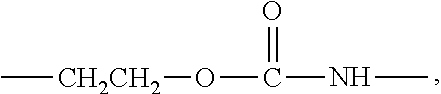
C[CH2CH2]OC(NC)=O
